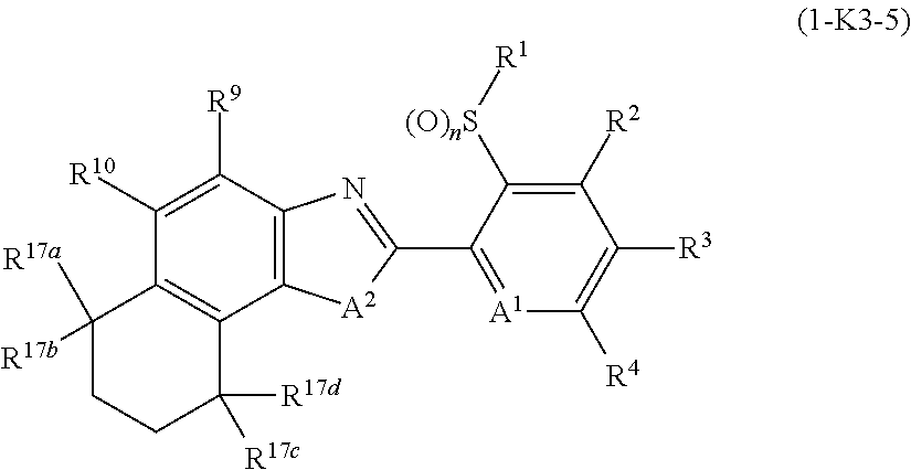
C12=C(C([R9])=C([R10])C3=C1C([R17d])([R17c])CCC3([R17b])[R17a])N=C(C1=[A1]C([R4])=C([R3])C([R2])=C1[(O)nS][R1])[A2]2
